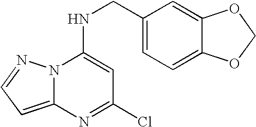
N12C(=CC=N1)N=C(Cl)C=C2NCC1=CC=C2C(=C1)OCO2
